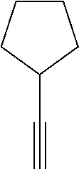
C#CC1CCCC1
